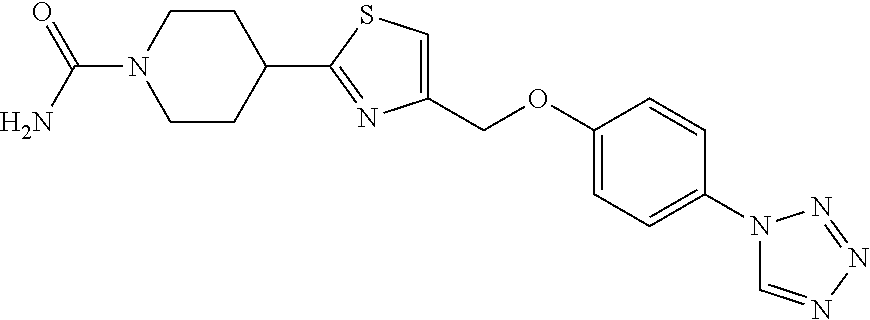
C(N1CCC(C2=NC(COC3=CC=C(N4C=NN=N4)C=C3)=CS2)CC1)(N)=O
